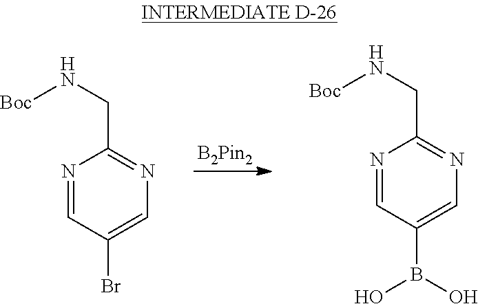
N1=CC(Br)=CN=C1CN[Boc].N1=CC(B(O)O)=CN=C1CN[Boc]
